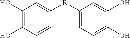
C1(O)=C(O)C=CC([R]C2=CC=C(O)C(O)=C2)=C1
